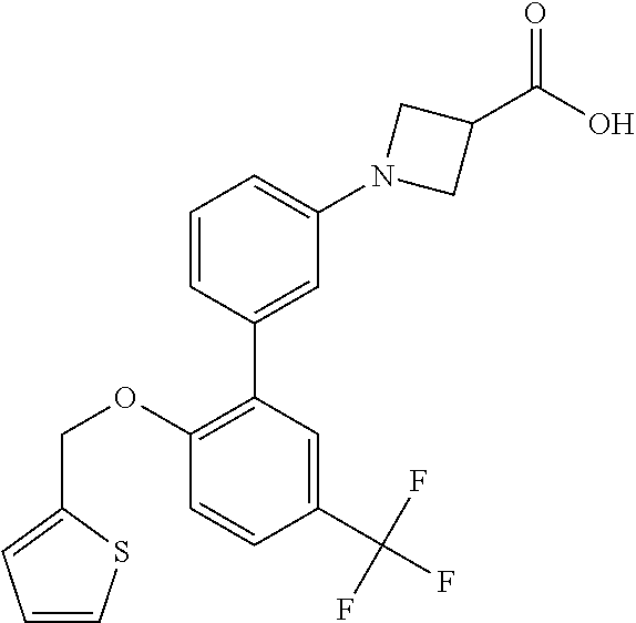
C1=CC(C2=C(OCC3=CC=CS3)C=CC(C(F)(F)F)=C2)=CC(N2CC(C(O)=O)C2)=C1
